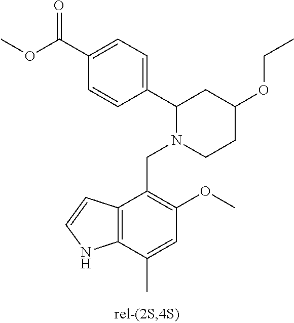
C1(C2N(CC3=C(OC)C=C(C)C4=C3C=CN4)CCC(OCC)C2)=CC=C(C(=O)OC)C=C1
